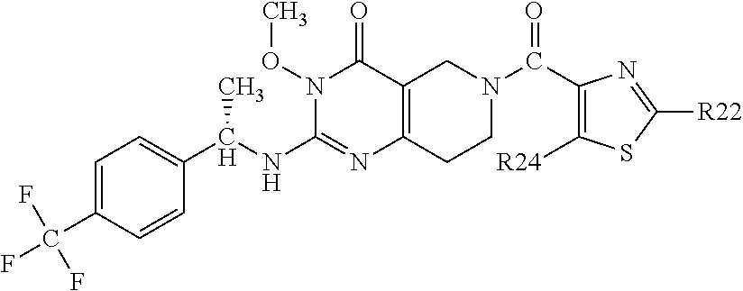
C1=C(C(F)(F)F)C=CC(C(NC2=NC3=C(C(=O)N2OC)CN(C(C2=C([R24])SC([R22])=N2)=O)CC3)C)=C1
